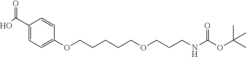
C1(C(O)=O)=CC=C(OCCCCCOCCCNC(OC(C)(C)C)=O)C=C1
